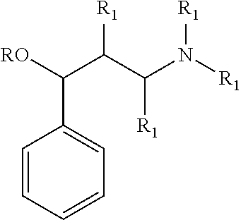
C1=CC=CC=C1C(C([R1])C([R1])N([R1])[R1])[RO]
